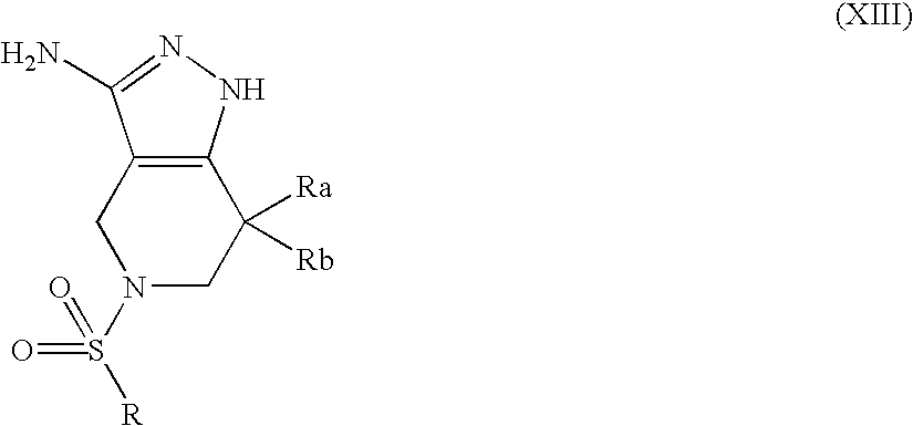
C1([Ra])([Rb])C2=C(CN(S([R])(=O)=O)C1)C(N)=NN2
